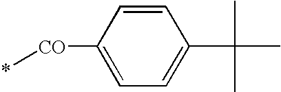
*[CO]C1=CC=C(C(C)(C)C)C=C1
